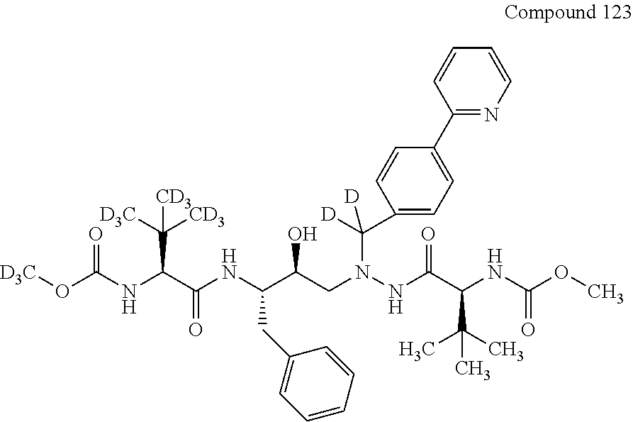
[D3C]OC(NC(C(NC(C(O)CN(NC(C(NC(OC)=O)C(C)(C)C)=O)C([D])(C1=CC=C(C2=NC=CC=C2)C=C1)[D])CC1=CC=CC=C1)=O)C([D3C])([CD3])[CD3])=O
